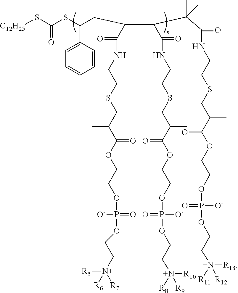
S(C(CC(C(=O)NCCSCC(C(OCCOP(OCC[N+]([R5])([R6])[R7])(=O)[O-])=O)C)C(C(=O)NCCSCC(C(OCCOP(OCC[N+]([R8])([R9])[R10])(=O)[O-])=O)C)C(C)(C)C(=O)NCCSCC(C)C(OCCOP(OCC[N+]([R11])([R12])[R13])(=O)[O-])=O)C1=CC=CC=C1)C(S[C12H25])=O
